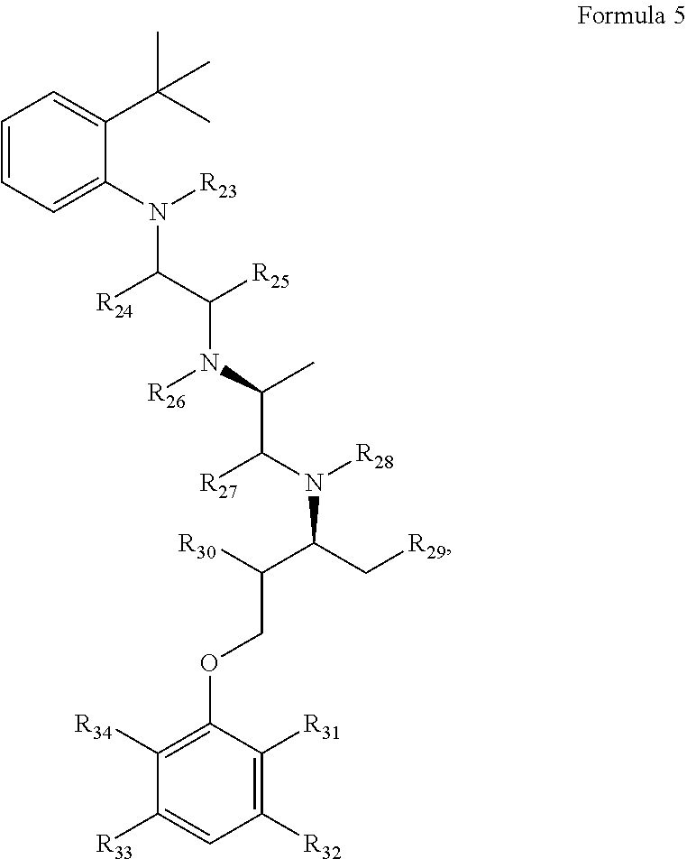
C1=CC=C(N([R23])C([R24])C(N([R26])C(C)C([R27])N([R28])C(C([R30])COC2=C([R34])C([R33])=CC([R32])=C2[R31])C[R29])[R25])C(C(C)(C)C)=C1
